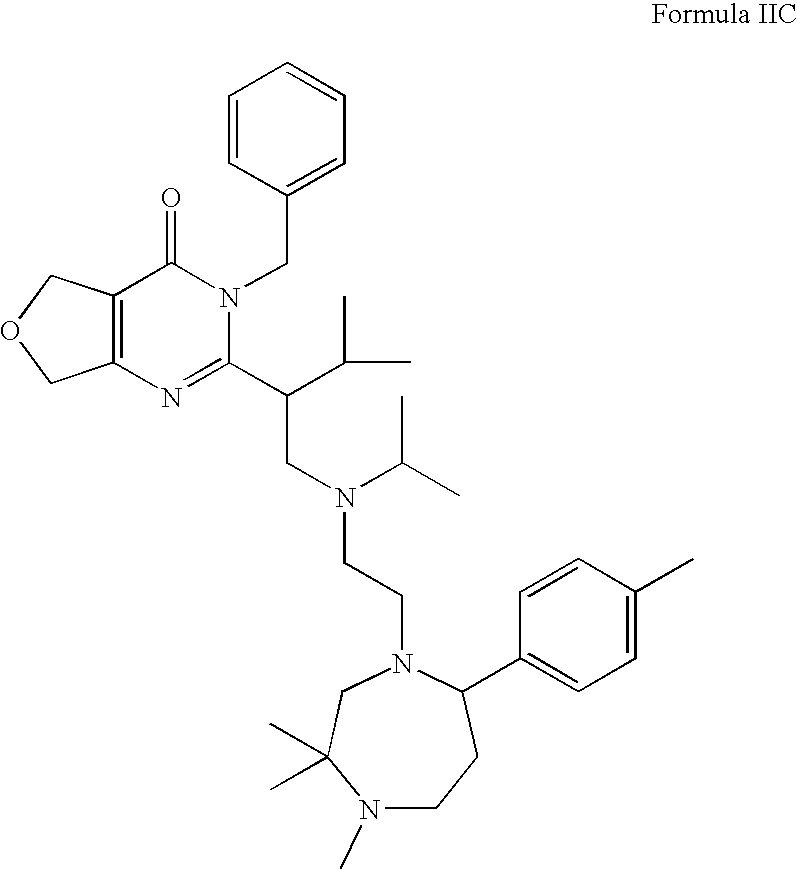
C12=C(N=C(C(CN(C(C)C)CCN3C(C4=CC=C(C)C=C4)CCN(C)C(C)(C)C3)C(C)C)N(CC3=CC=CC=C3)C1=O)COC2
